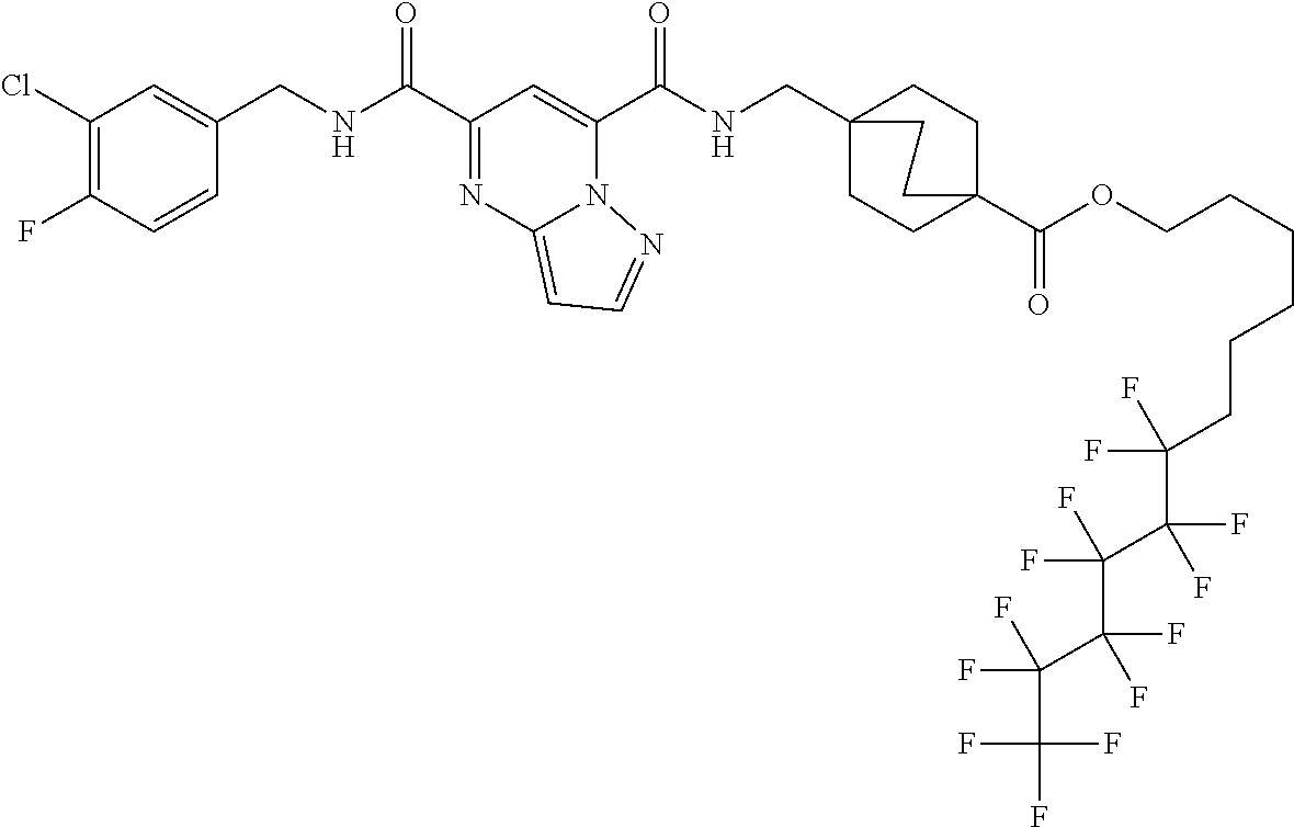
C1(Cl)=C(F)C=CC(CNC(C2=NC3=CC=NN3C(C(NCC34CCC(C(OCCCCCCC(C(C(C(C(C(F)(F)F)(F)F)(F)F)(F)F)(F)F)(F)F)=O)(CC3)CC4)=O)=C2)=O)=C1
